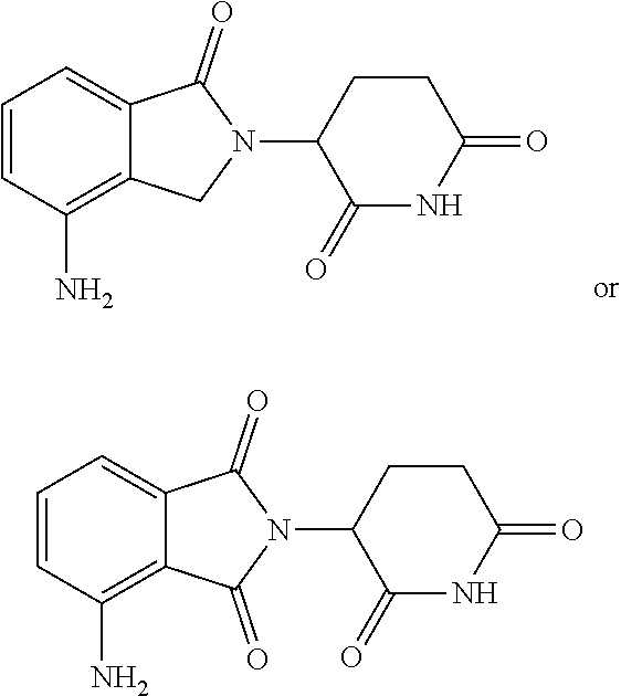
C1=CC(N)=C2C(=C1)C(=O)N(C1C(=O)NC(=O)CC1)C2=O.C1=CC(N)=C2C(=C1)C(=O)N(C1C(=O)NC(=O)CC1)C2
